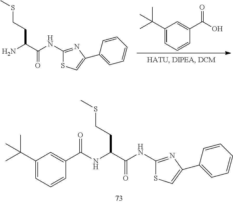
C(=O)(O)C1=CC(C(C)(C)C)=CC=C1.C1(NC(=O)C(N)CCSC)=NC(C2=CC=CC=C2)=CS1.C(=O)(NC(C(NC1=NC(C2=CC=CC=C2)=CS1)=O)CCSC)C1=CC(C(C)(C)C)=CC=C1
